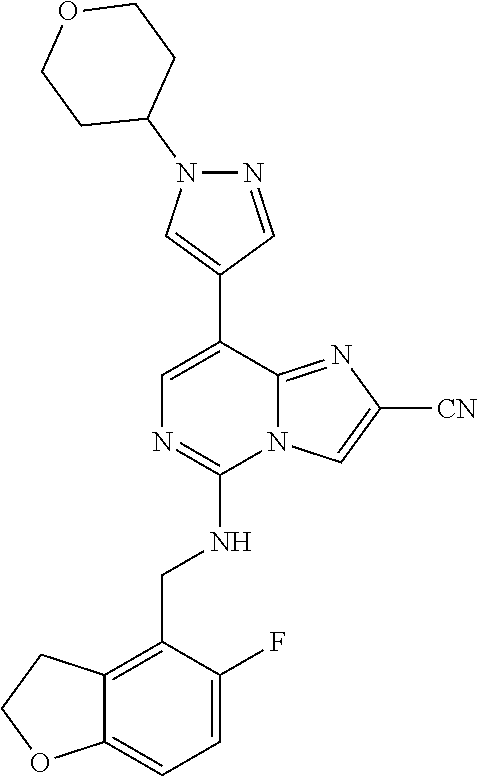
C1(C2=CN=C(NCC3=C4C(=CC=C3F)OCC4)N3C2=NC([CN])=C3)=CN(C2CCOCC2)N=C1
